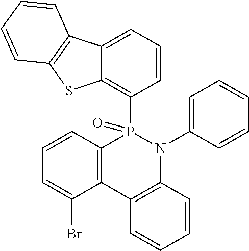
C12=C(C3=C(N(C4=CC=CC=C4)P1(C1=C4C(=CC=C1)C1=C(S4)C=CC=C1)=O)C=CC=C3)C(Br)=CC=C2
